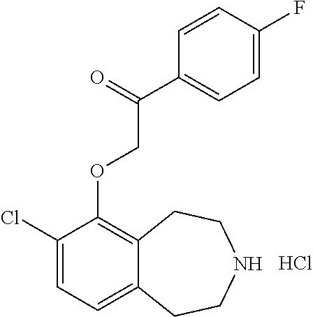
C1(Cl)=CC=C2C(=C1OCC(=O)C1=CC=C(F)C=C1)CCNCC2.Cl
